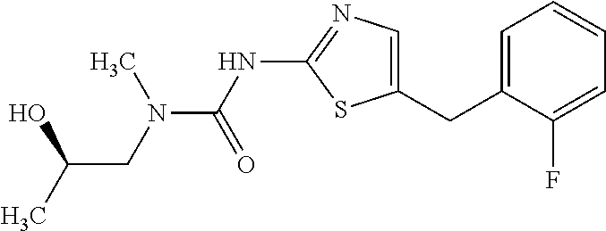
C1(CC2=CC=CC=C2F)=CN=C(NC(N(CC(C)O)C)=O)S1
